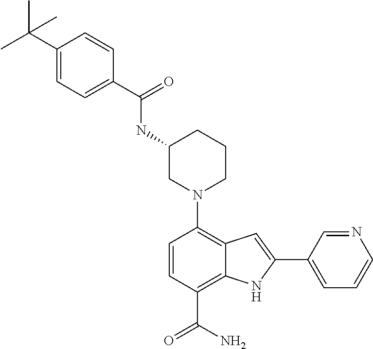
N1(C2=C3C(=C(C(N)=O)C=C2)NC(C2=CC=CN=C2)=C3)CCCC(NC(C2=CC=C(C(C)(C)C)C=C2)=O)C1
